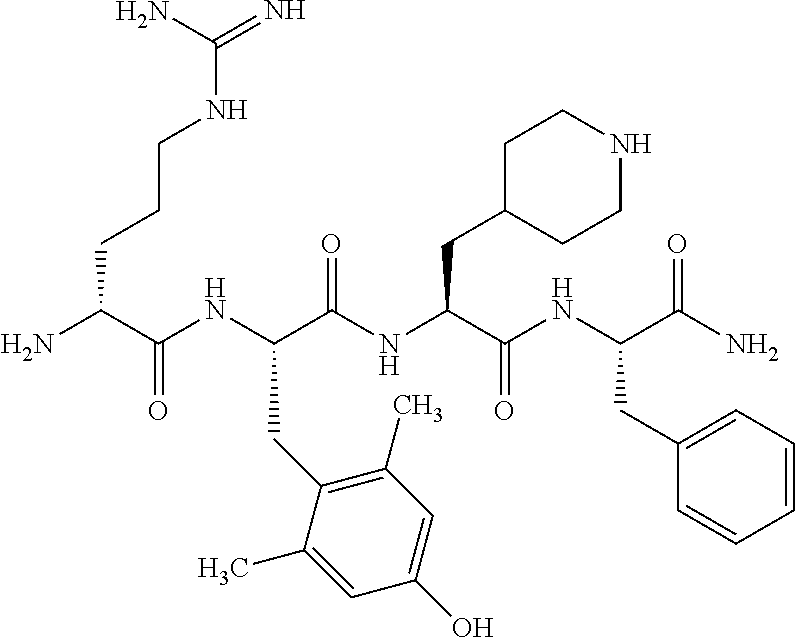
NC(C(NC(C(NC(C(NC(C(N)=O)CC1=CC=CC=C1)=O)CC1CCNCC1)=O)CC1=C(C)C=C(O)C=C1C)=O)CCCNC(=N)N
